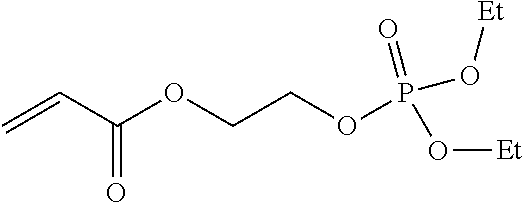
C=CC(OCCOP(O[Et])(=O)O[Et])=O
